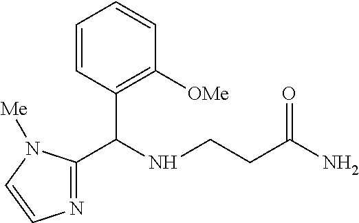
C1=CC(C(NCCC(N)=O)C2=NC=CN2[Me])=C([OMe])C=C1
